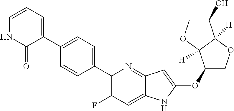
C1(OC2=CC3=NC(C4=CC=C(C5=CC=CNC5=O)C=C4)=C(F)C=C3N2)COC2([H])C1([H])OCC2O
